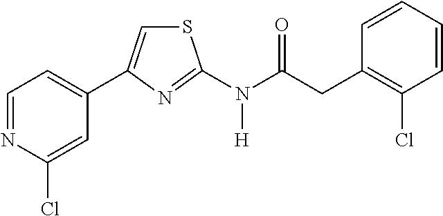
C1=NC(Cl)=CC(C2=CSC(N(C(CC3=C(Cl)C=CC=C3)=O)[H])=N2)=C1
